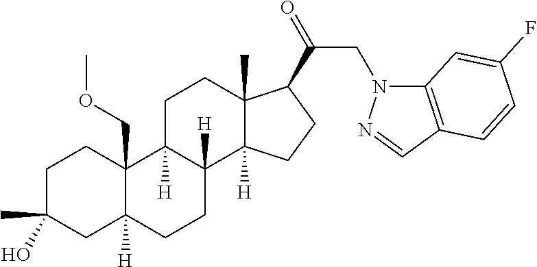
C1C(C)(O)CC2([H])C(COC)(C1)C1([H])C([H])(CC2)C2([H])C(C)(CC1)C(C(=O)CN1C3=C(C=N1)C=CC(F)=C3)CC2
